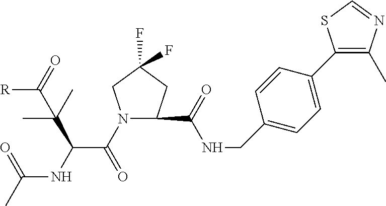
N1(C(C(NC(C)=O)C(C)(C)C(=O)[R])=O)CC(F)(F)CC1C(NCC1=CC=C(C2=C(C)N=CS2)C=C1)=O
